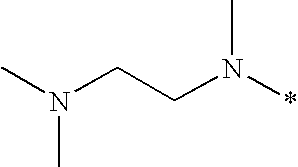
N(*)(C)CCN(C)C
